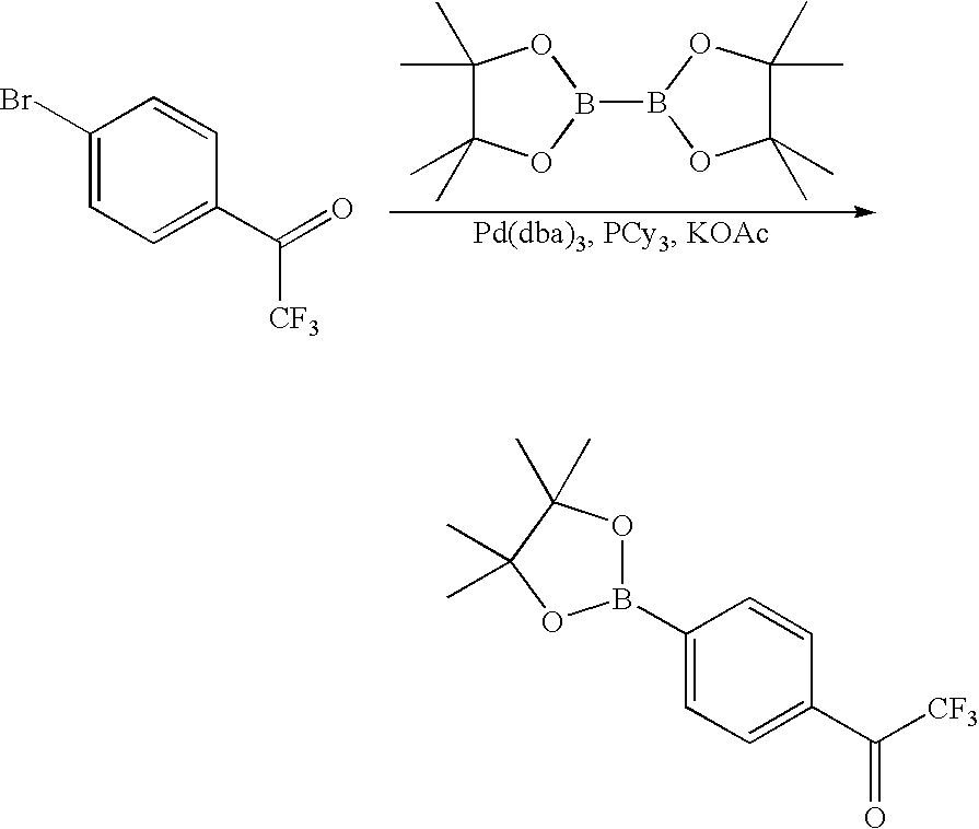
C1(C)(C)C(C)(C)OB(B2OC(C)(C)C(C)(C)O2)O1.C1(Br)=CC=C(C(=O)[CF3])C=C1.C1(B2OC(C)(C)C(C)(C)O2)=CC=C(C([CF3])=O)C=C1
